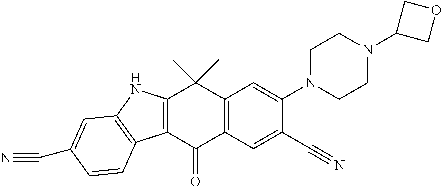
C12=C(C(=O)C3=C(C1(C)C)C=C(N1CCN(C4COC4)CC1)C(C#N)=C3)C1=C(N2)C=C(C#N)C=C1
